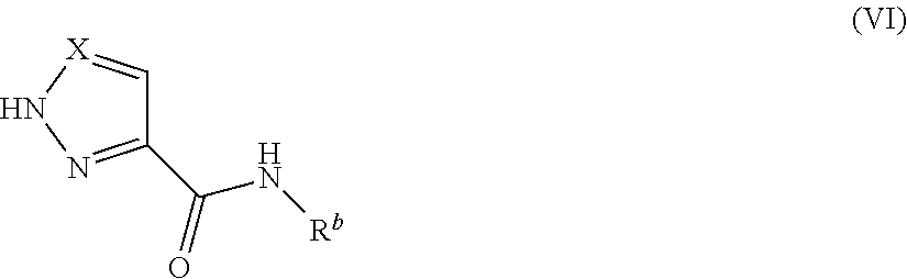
C1(C(N[Rb])=O)=NN[X]=C1
